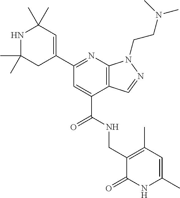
C(C1=CC(C2=CC(C)(C)NC(C)(C)C2)=NC2=C1C=NN2CCN(C)C)(NCC1=C(C)C=C(C)NC1=O)=O
